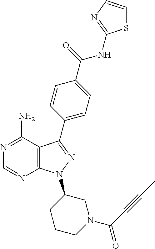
C1=NC2=C(C(N)=N1)C(C1=CC=C(C(=O)NC3=NC=CS3)C=C1)=NN2C1CCCN(C(C#CC)=O)C1
